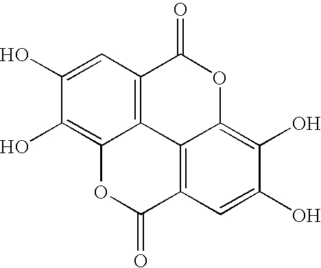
C1=C(O)C(O)=C2C3=C1C(=O)OC1=C(O)C(O)=CC(=C31)C(=O)O2
